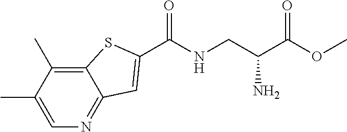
C1=C(C)C(C)=C2C(=N1)C=C(C(NCC(C(OC)=O)N)=O)S2
